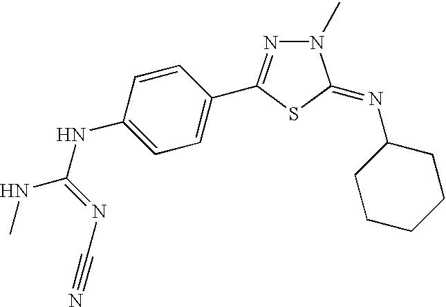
C1=C(NC(NC)=NC#N)C=CC(C2=NN(C)C(=NC3CCCCC3)S2)=C1
